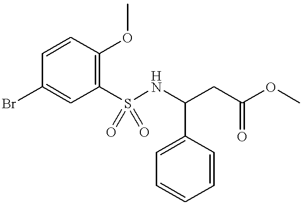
C1=CC(OC)=C(S(=O)(=O)NC(C2=CC=CC=C2)CC(=O)OC)C=C1Br
